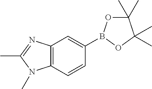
C12=C(C=CC(B3OC(C)(C)C(C)(C)O3)=C1)N(C)C(C)=N2
